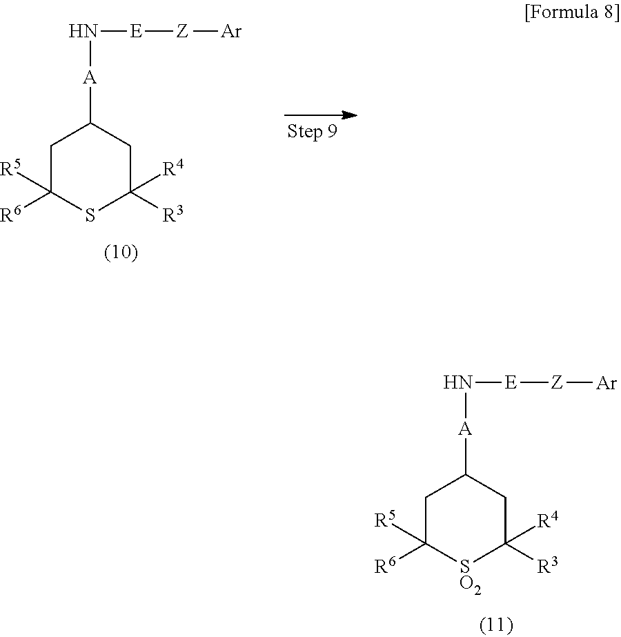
C1C([R5])([R6])[SO2]C([R4])([R3])CC1[A]N[E][Z][Ar].C1C([R5])([R6])SC([R4])([R3])CC1[A]N[E][Z][Ar]
